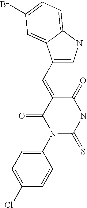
C1(N2C(=S)NC(=O)C(=CC3=CNC4=CC=C(Br)C=C34)C2=O)=CC=C(Cl)C=C1
